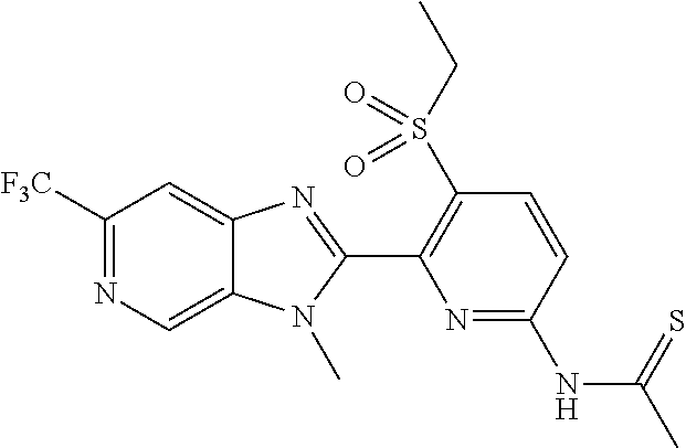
N1=C(NC(C)=S)C=CC(S(CC)(=O)=O)=C1C1=NC2=CC([F3C])=NC=C2N1C
